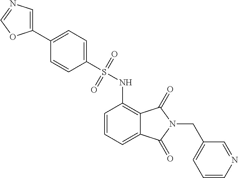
C1=CC=C2C(=C1NS(C1=CC=C(C3=CN=CO3)C=C1)(=O)=O)C(=O)N(CC1=CC=CN=C1)C2=O
